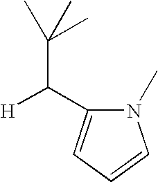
C([H])(C(C)(C)C)C1=CC=CN1C
